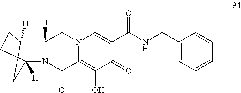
N12C(=O)C3=C(O)C(=O)C(C(NCC4=CC=CC=C4)=O)=CN3CC1([H])C1([H])CCC2([H])C1
